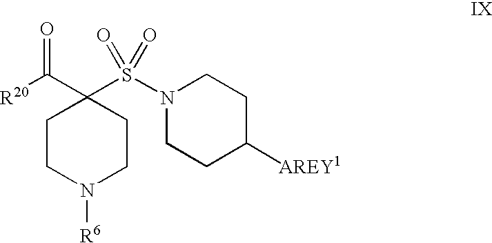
[R20]C(C1(S(N2CCC([AREY1])CC2)(=O)=O)CCN([R6])CC1)=O
